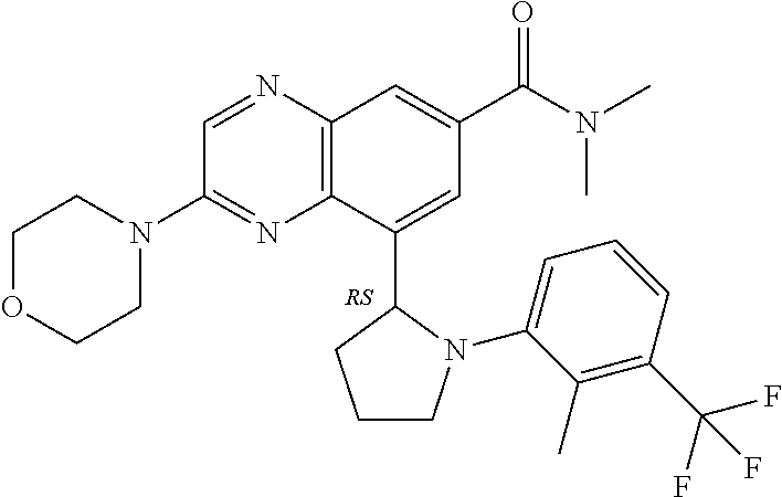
C1CN(C2=CC=CC(C(F)(F)F)=C2C)C(C2=CC(C(N(C)C)=O)=CC3=C2N=C(N2CCOCC2)C=N3)C1
